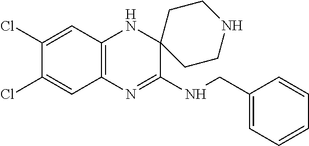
C12=C(N=C(NCC3=CC=CC=C3)C3(N1)CCNCC3)C=C(Cl)C(Cl)=C2
